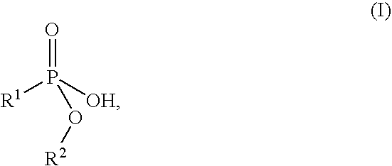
[R1]P([OH])(=O)O[R2]
